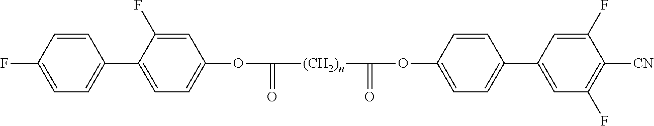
C1=CC(F)=CC=C1C1=CC=C(OC([(CH2)n]C(=O)OC2=CC=C(C3=CC(F)=C([CN])C(F)=C3)C=C2)=O)C=C1F
